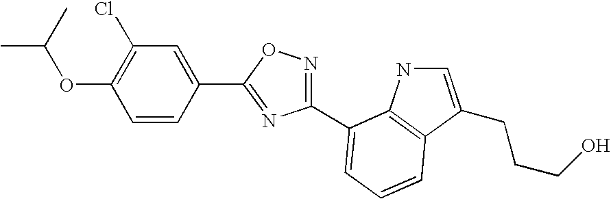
C1=CC(C2=NC(C3=CC=CC4=C3NC=C4CCCO)=NO2)=CC(Cl)=C1OC(C)C
